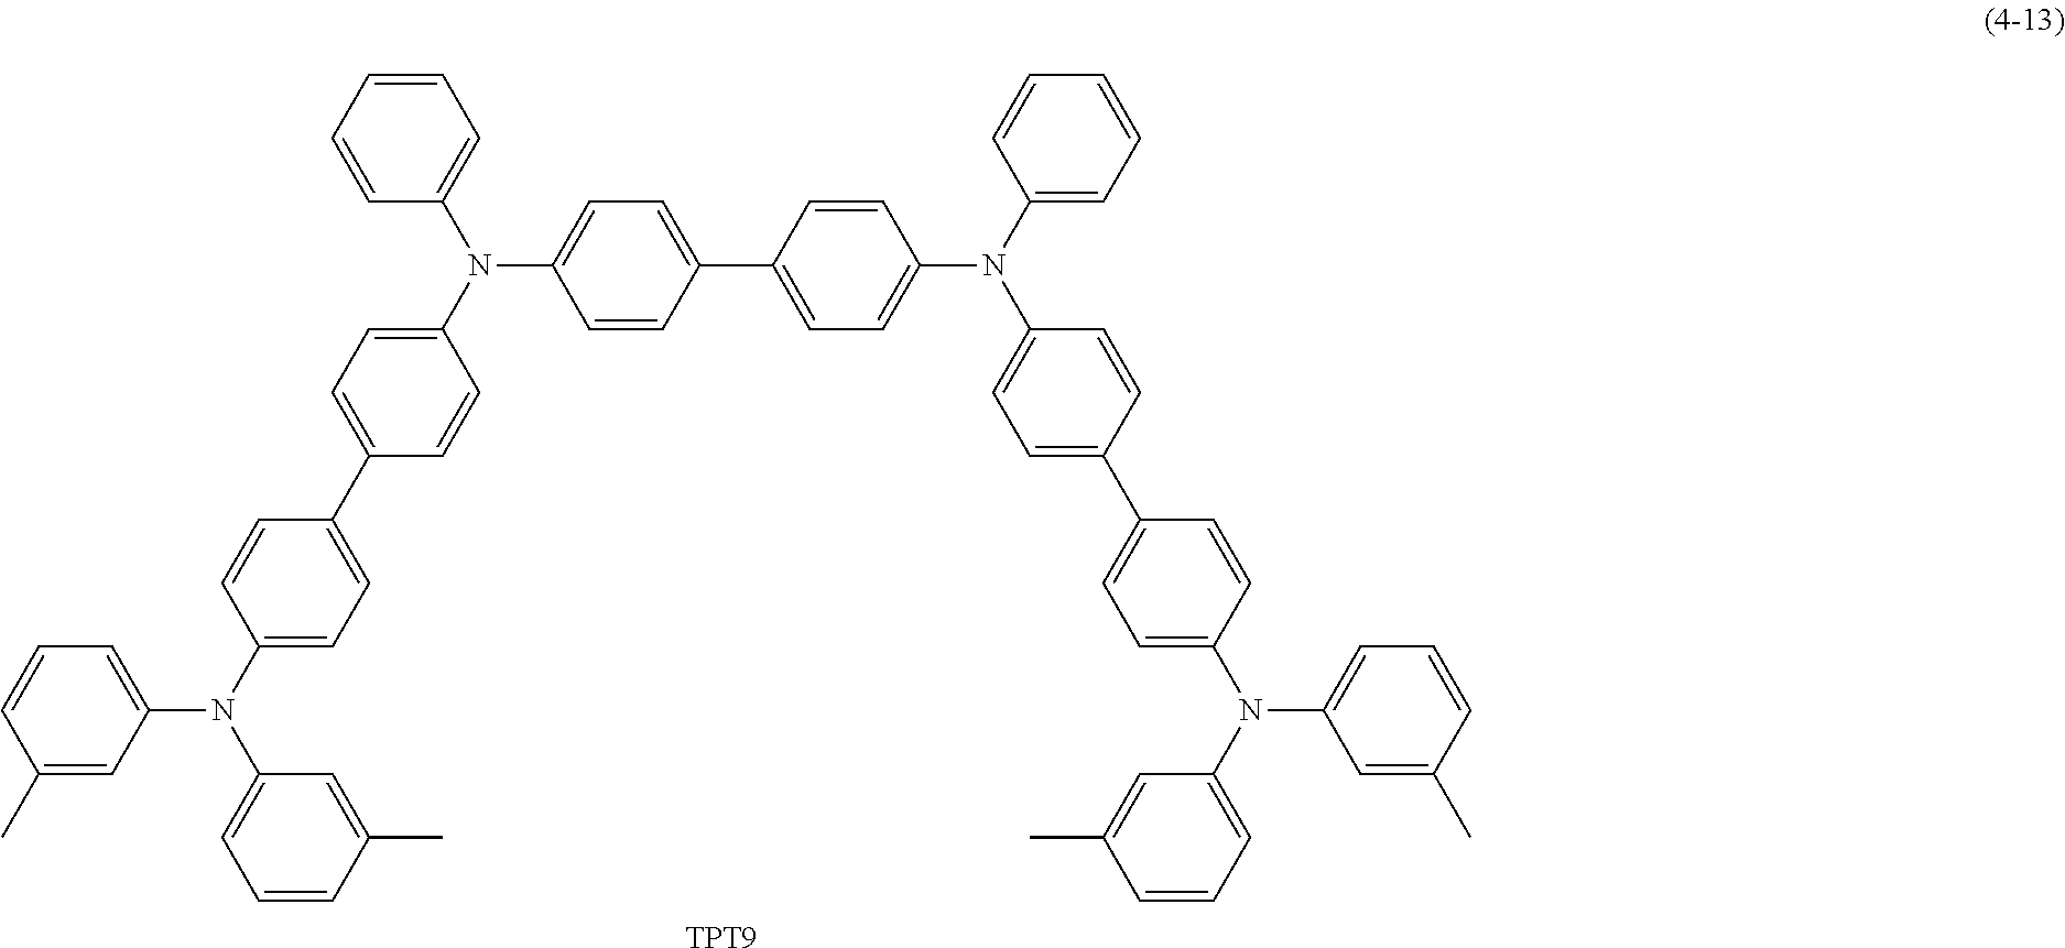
C1=CC=CC=C1N(C1=CC=C(C2=CC=C(N(C3=CC=C(C4=CC=C(N(C5=CC=CC(C)=C5)C5=CC=CC(C)=C5)C=C4)C=C3)C3=CC=CC=C3)C=C2)C=C1)C1=CC=C(C2=CC=C(N(C3=CC=CC(C)=C3)C3=CC=CC(C)=C3)C=C2)C=C1.[TPT9]
